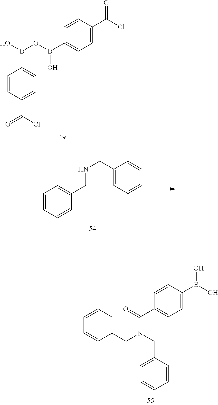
C1=CC(C(=O)Cl)=CC=C1B(O)OB(C1=CC=C(C(Cl)=O)C=C1)O.C1=CC=CC(CNCC2=CC=CC=C2)=C1.C1(C(=O)N(CC2=CC=CC=C2)CC2=CC=CC=C2)=CC=C(B(O)O)C=C1
